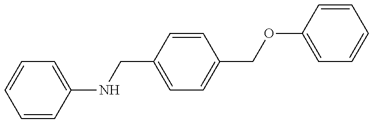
C1=CC(NCC2=CC=C(COC3=CC=CC=C3)C=C2)=CC=C1
